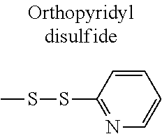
C1=CC(SSC)=NC=C1
